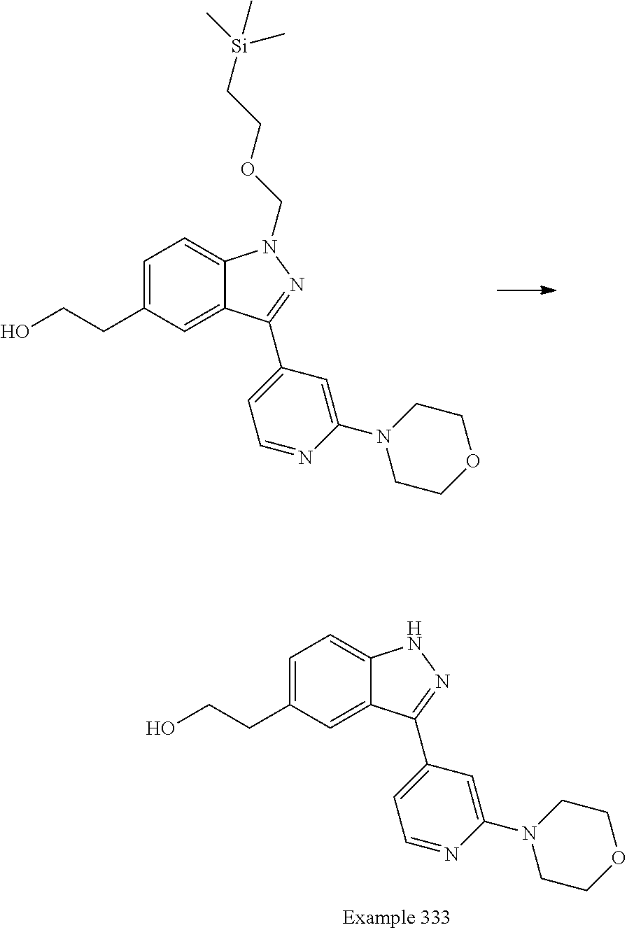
C(C1=CC=C2C(=C1)C(C1=CC=NC(N3CCOCC3)=C1)=NN2COCC[Si](C)(C)C)CO.C(C1=CC=C2C(=C1)C(C1=CC=NC(N3CCOCC3)=C1)=NN2)CO
